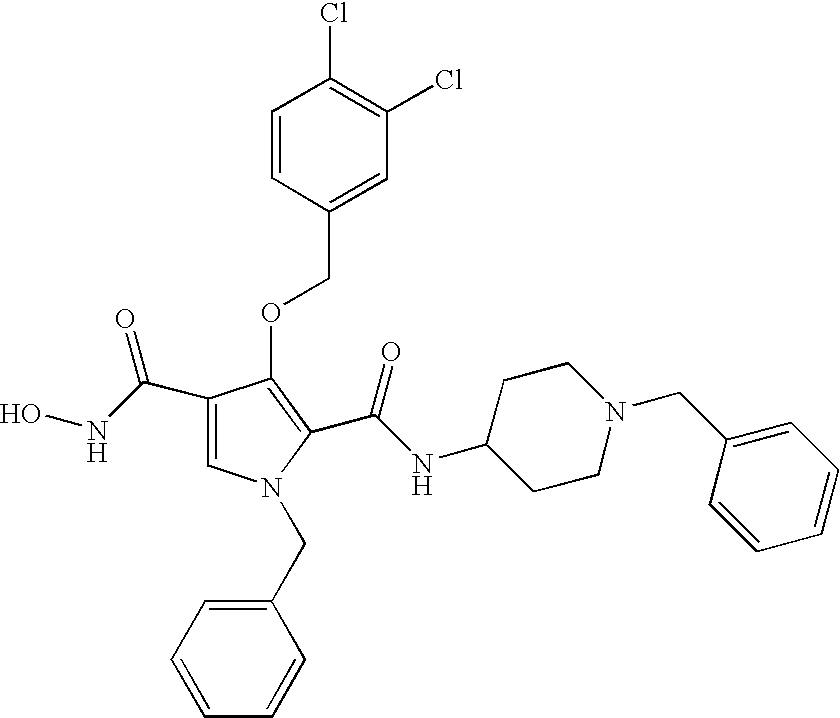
C1(C(NO)=O)=CN(CC2=CC=CC=C2)C(C(NC2CCN(CC3=CC=CC=C3)CC2)=O)=C1OCC1=CC(Cl)=C(Cl)C=C1
